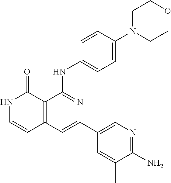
C12=C(C=C(C3=CN=C(N)C(C)=C3)N=C1NC1=CC=C(N3CCOCC3)C=C1)C=CNC2=O
